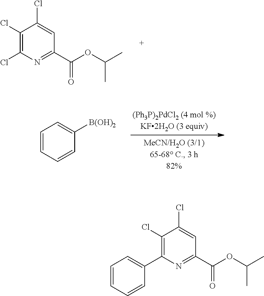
C1(Cl)=C(C2=CC=CC=C2)N=C(C(=O)OC(C)C)C=C1Cl.C1(Cl)=C(Cl)N=C(C(=O)OC(C)C)C=C1Cl.C1=CC=CC([B(OH)2])=C1
